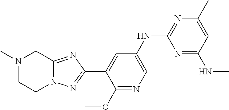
C1=C(NC2=NC(C)=CC(NC)=N2)C=C(C2=NN3C(=N2)CN(C)CC3)C(OC)=N1
